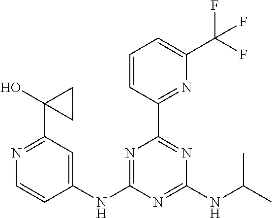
C1(NC2=NC(C3=NC(C(F)(F)F)=CC=C3)=NC(NC(C)C)=N2)=CC(C2(O)CC2)=NC=C1
